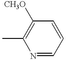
CC1=C([CH3O])C=CC=N1
